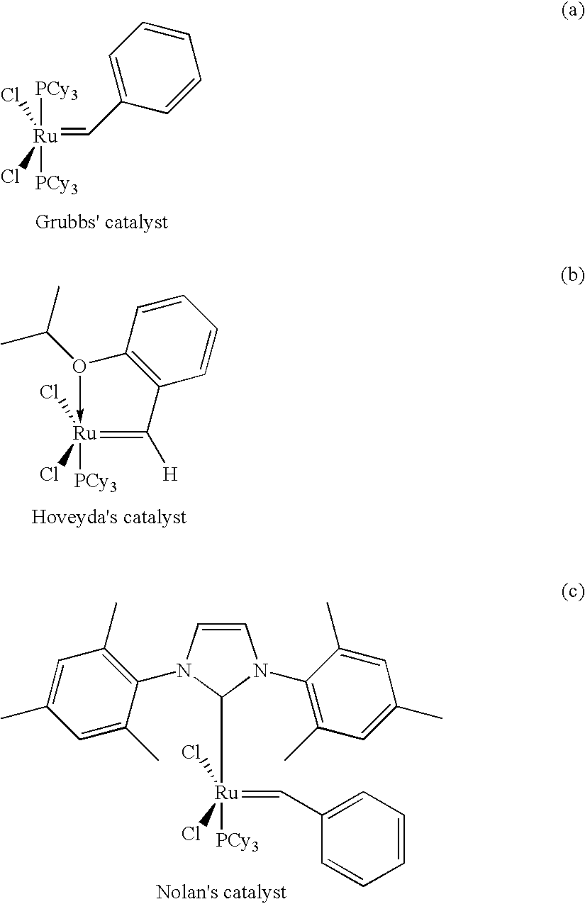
[Ru](=CC1=CC=CC=C1)(Cl)(Cl)([PCy3])[PCy3].[Ru]1(Cl)(Cl)([PCy3])-O(C(C)C)C2=C(C=CC=C2)C=1[H].C1(C=[Ru](Cl)(Cl)([PCy3])CC2N(C3=C(C)C=C(C)C=C3C)C=CN2C2=C(C)C=C(C)C=C2C)=CC=CC=C1
